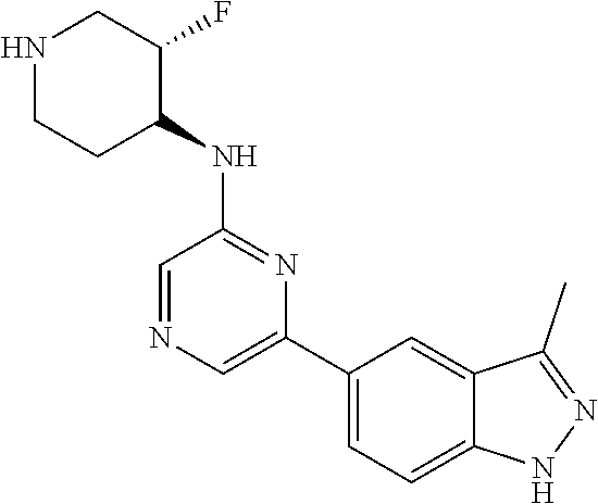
C1(C2=CN=CC(NC3C(F)CNCC3)=N2)=CC=C2C(=C1)C(C)=NN2
